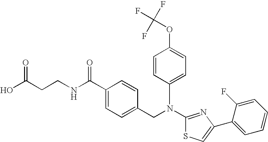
N(C1=NC(C2=CC=CC=C2F)=CS1)(CC1=CC=C(C(NCCC(O)=O)=O)C=C1)C1=CC=C(OC(F)(F)F)C=C1
